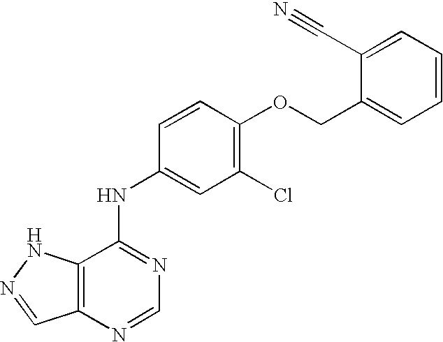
C12=C(N=CN=C1NC1=CC(Cl)=C(OCC3=CC=CC=C3C#N)C=C1)C=NN2
